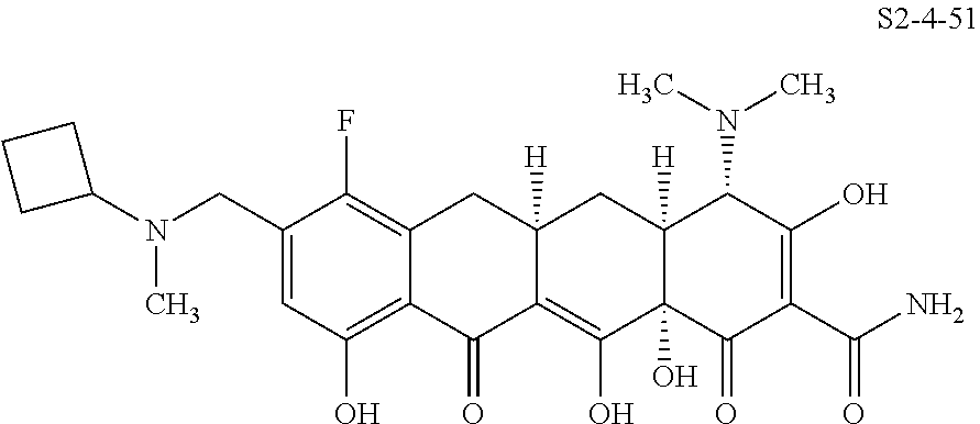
C1(CN(C2CCC2)C)=CC(O)=C2C(=C1F)CC1([H])C(=C(O)C3(O)C([H])(C1)C(N(C)C)C(O)=C(C(N)=O)C3=O)C2=O
